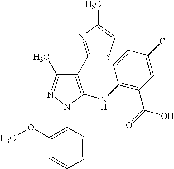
C1(C2=NC(C)=CS2)=C(NC2=C(C(=O)O)C=C(Cl)C=C2)N(C2=C(OC)C=CC=C2)N=C1C
